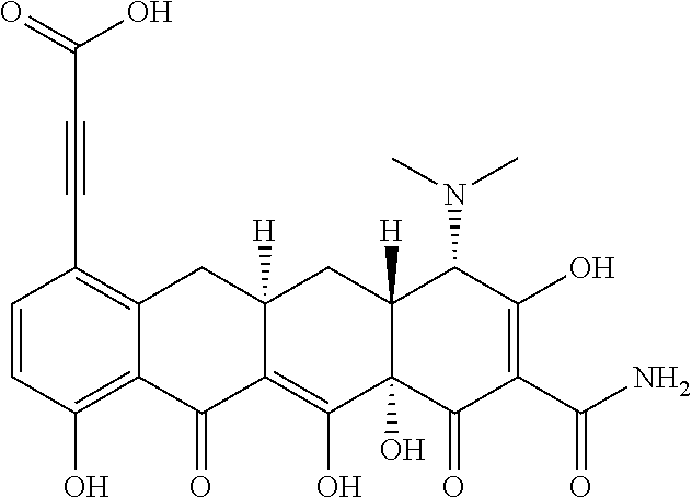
C1=CC(O)=C2C(=C1C#CC(O)=O)CC1([H])C(=C(O)C3(O)C([H])(C1)C(N(C)C)C(O)=C(C(N)=O)C3=O)C2=O
